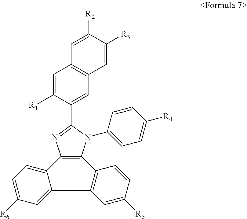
C12=C(N(C3=CC=C([R4])C=C3)C(C3=CC4=C(C=C3[R1])C=C([R2])C([R3])=C4)=N1)C1=C(C=C([R5])C=C1)C1=CC([R6])=CC=C21
